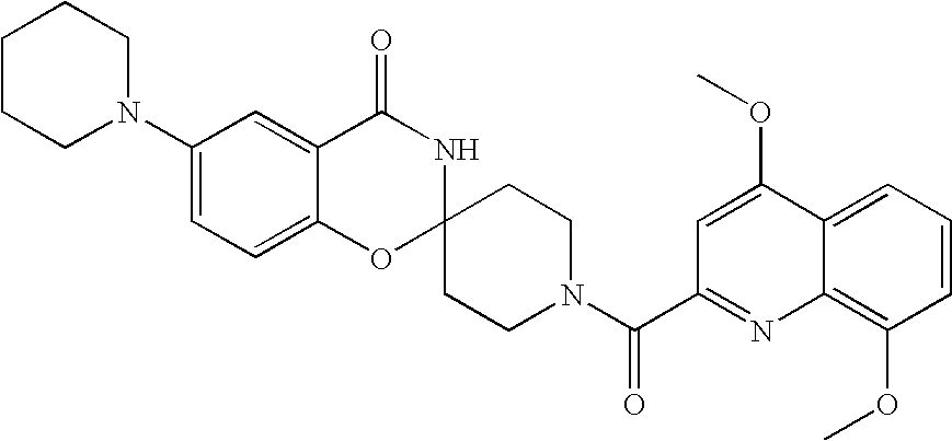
C1(N2CCCCC2)=CC=C2C(=C1)C(=O)NC1(O2)CCN(C(=O)C2=NC3=C(OC)C=CC=C3C(OC)=C2)CC1
